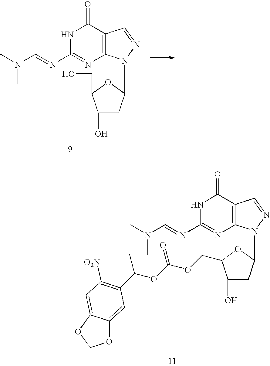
C12=C(C(=O)NC(N=CN(C)C)=N1)C=NN2C1CC(O)C(CO)O1.C12=C(C(=O)NC(N=CN(C)C)=N1)C=NN2C1CC(O)C(COC(OC(C)C2=C([O2N])C=C3C(=C2)OCO3)=O)O1
